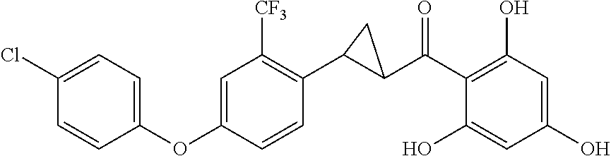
C1(C(C2=C(O)C=C(O)C=C2O)=O)C(C2=C([CF3])C=C(OC3=CC=C(Cl)C=C3)C=C2)C1
